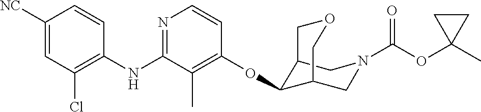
C1(NC2=NC=CC(OC3C4CN(C(OC5(C)CC5)=O)CC3COC4)=C2C)=C(Cl)C=C([NC])C=C1
